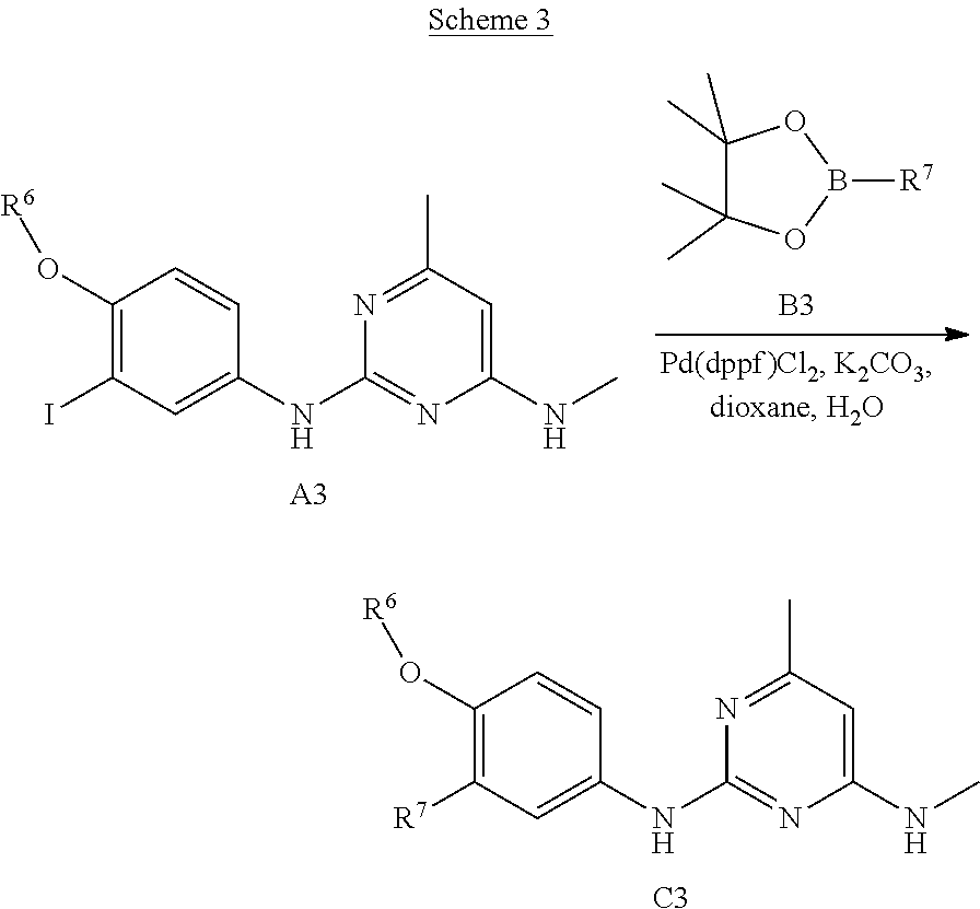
C1(C)(C)C(C)(C)OB([R7])O1.[B3].C1(O[R6])=C(I)C=C(NC2=NC(NC)=CC(C)=N2)C=C1.[A3].C1(O[R6])=C([R7])C=C(NC2=NC(NC)=CC(C)=N2)C=C1.[C3]
